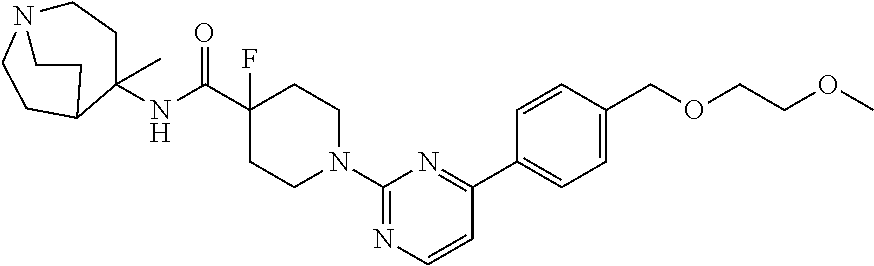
N(C(C1(F)CCN(C2=NC=CC(C3=CC=C(COCCOC)C=C3)=N2)CC1)=O)C1(C)C2CCN(CC1)CC2
